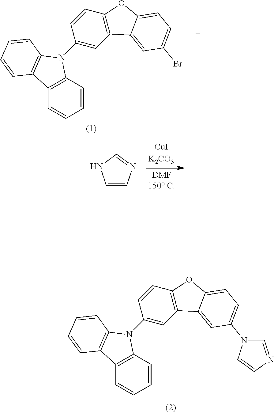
C1=CN=CN1.C1(N2C3=C(C=CC=C3)C3=C2C=CC=C3)=CC2=C(C=C1)OC1=CC=C(Br)C=C21.C1(N2C3=C(C=CC=C3)C3=C2C=CC=C3)=CC2=C(C=C1)OC1=CC=C(N3C=NC=C3)C=C21
